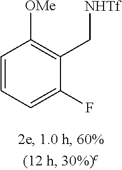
C1=C(F)C(C[NHTf])=C([OMe])C=C1
